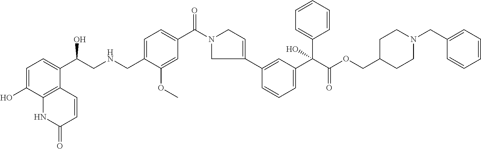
N1(C(C2=CC=C(CNCC(C3=CC=C(O)C4=C3C=CC(=O)N4)O)C(OC)=C2)=O)CC(C2=CC(C(C(OCC3CCN(CC4=CC=CC=C4)CC3)=O)(C3=CC=CC=C3)O)=CC=C2)=CC1
